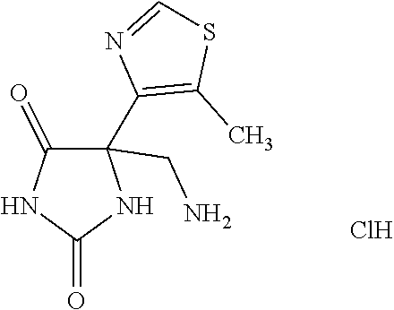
C1(=O)C(C2=C(C)SC=N2)(CN)NC(=O)N1.Cl
